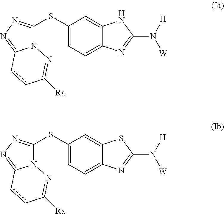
C1(SC2=NN=C3N2N=C([Ra])cc3)=CC=C2C(=C1)NC(N([H])[W])=N2.C1(SC2=NN=C3N2N=C([Ra])cc3)=CC=C2C(=C1)SC(N([H])[W])=N2
